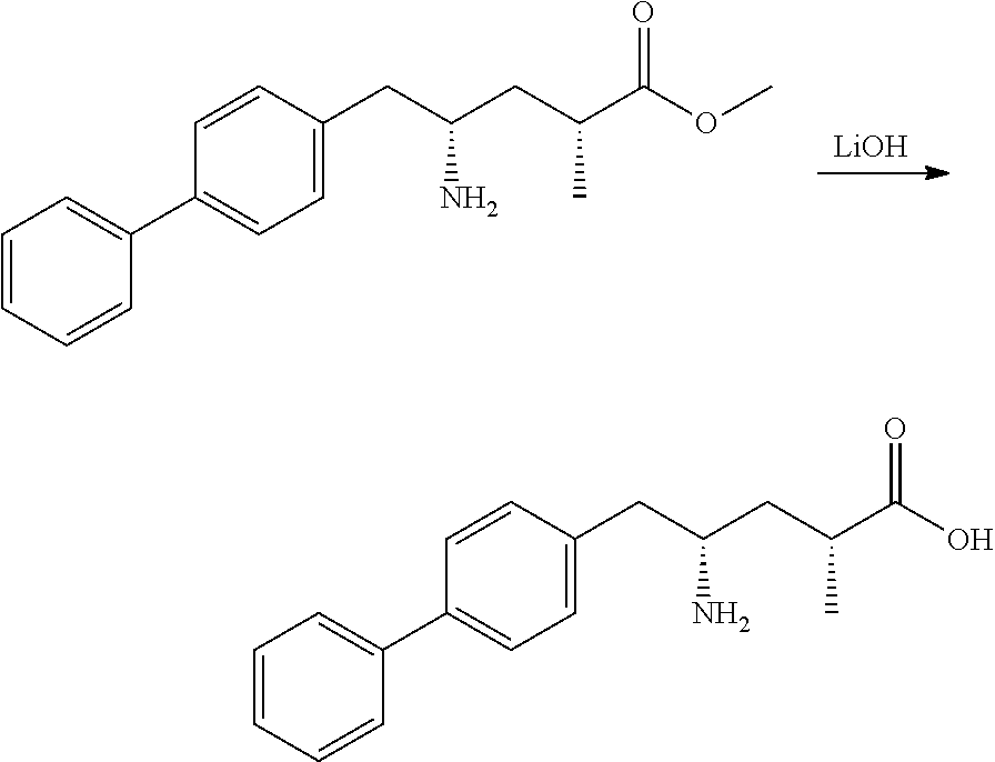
[LiOH].C1=CC=CC(C2=CC=C(CC(CC(C(OC)=O)C)N)C=C2)=C1.C1=CC=CC(C2=CC=C(CC(CC(C(O)=O)C)N)C=C2)=C1
